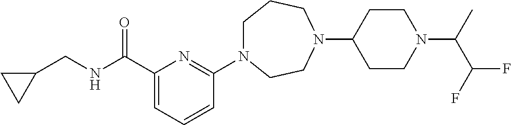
C1N(C2=NC(C(NCC3CC3)=O)=CC=C2)CCN(C2CCN(C(C(F)F)C)CC2)CC1
